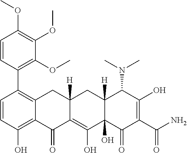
C1=CC(O)=C2C(=C1C1=C(OC)C(OC)=C(OC)C=C1)CC1([H])C(=C(O)C3(O)C([H])(C1)C(N(C)C)C(O)=C(C(N)=O)C3=O)C2=O
